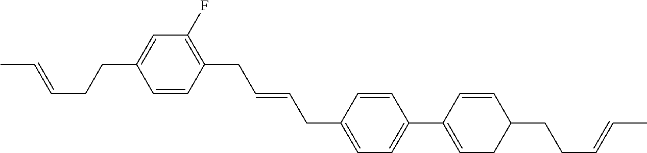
C1=CC(CC=CCC2=CC=C(C3=CCC(CCC=CC)C=C3)C=C2)=C(F)C=C1CCC=CC
